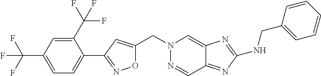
C(N1N=CC2=NC(NCC3=CC=CC=C3)=NC2=C1)C1=CC(C2=CC=C(C(F)(F)F)C=C2C(F)(F)F)=NO1
